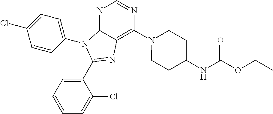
C1(C2=NC3=C(N4CCC(NC(OCC)=O)CC4)N=CN=C3N2C2=CC=C(Cl)C=C2)=CC=CC=C1Cl
